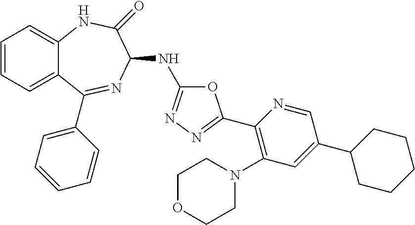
C1=CC=C2C(=C1)NC(=O)C(NC1=NN=C(C3=C(N4CCOCC4)C=C(C4CCCCC4)C=N3)O1)N=C2C1=CC=CC=C1
